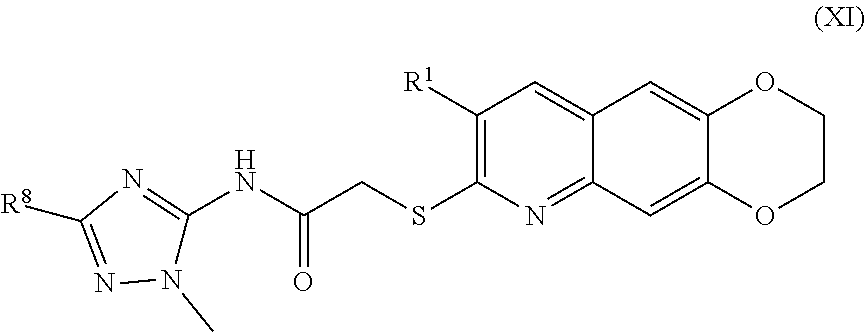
N1(C)C(NC(CSC2=C([R1])C=C3C(=N2)C=C2C(=C3)OCCO2)=O)=NC([R8])=N1
